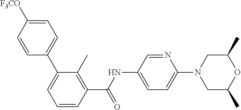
C1=CC(C2=CC=CC(C(NC3=CC=C(N4CC(C)OC(C)C4)N=C3)=O)=C2C)=CC=C1[F3CO]
